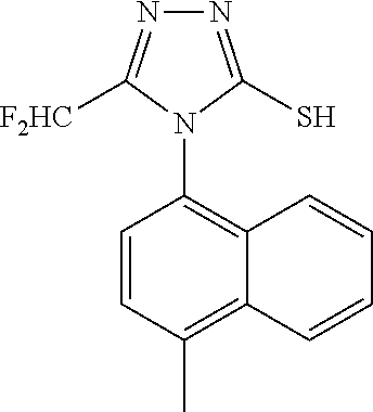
C1=CC(C)=C2C(=C1N1C([F2HC])=NN=C1S)C=CC=C2
